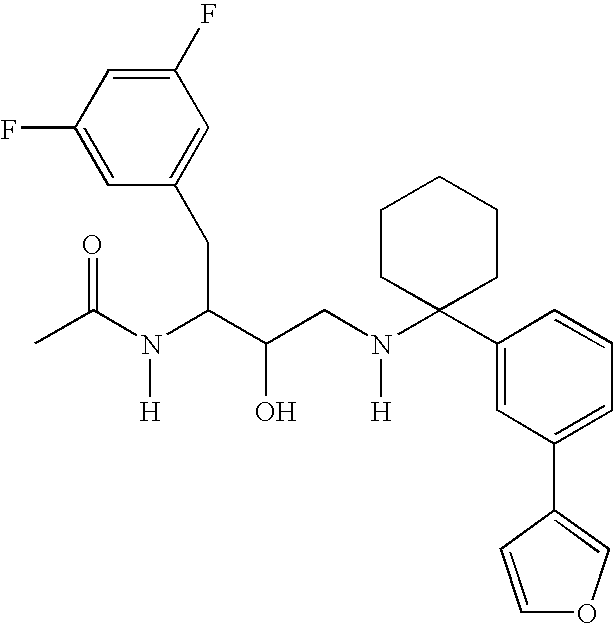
CC(N(C(C(CN(C1(C2=CC(C3=COC=C3)=CC=C2)CCCCC1)[H])O)CC1=CC(F)=CC(F)=C1)[H])=O
